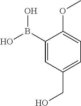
C1(B(O)O)=CC(CO)=CC=C1OC
